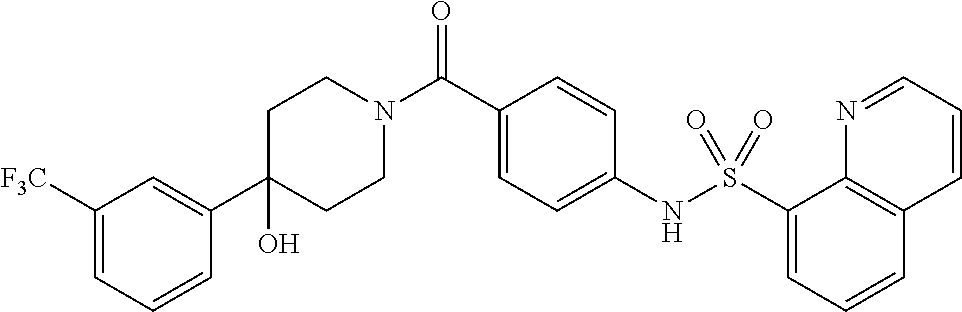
C1(O)(C2=CC([F3C])=CC=C2)CCN(C(C2=CC=C(NS(C3=CC=CC4=C3N=CC=C4)(=O)=O)C=C2)=O)CC1
